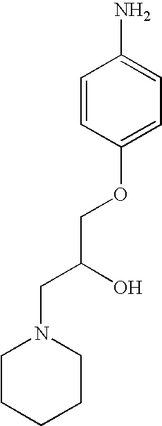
C1=CC(OCC(CN2CCCCC2)O)=CC=C1N
